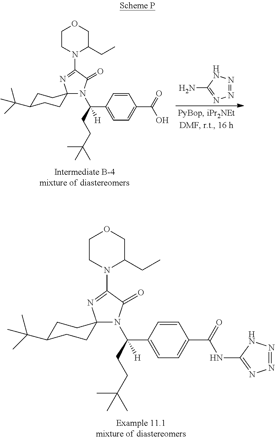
N1(C(C2=CC=C(C(=O)NC3=NN=NN3)C=C2)(CCC(C)(C)C)[H])C(=O)C(N2C(CC)COCC2)=NC12CCC(C(C)(C)C)CC2.N1=NNC(N)=N1.N1(C(C2=CC=C(C(=O)O)C=C2)(CCC(C)(C)C)[H])C(=O)C(N2C(CC)COCC2)=NC12CCC(C(C)(C)C)CC2
